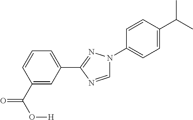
C1=C(C(C)C)C=CC(N2C=NC(C3=CC=CC(C(O[H])=O)=C3)=N2)=C1
